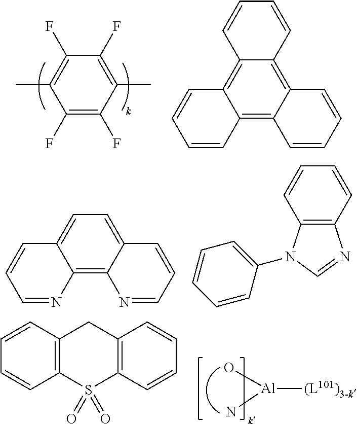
C1(C)=C(F)C(F)=C(C)C(F)=C1F.C1=CC=CC2=C3C(=C4C(=C12)C=CC=C4)C=CC=C3.C1=C2C(=C3C(=C1)C=CC=N3)N=CC=C2.C1=CC=CC2=C1N=CN2C1=CC=CC=C1.[Al]([(L101)3-k])(O)N.C1=CC2=C(C=C1)S(=O)(=O)C1=C(C2)C=CC=C1
